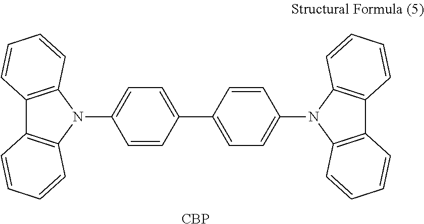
C1=CC(C2=CC=C(N3C4=C(C5=C3C=CC=C5)C=CC=C4)C=C2)=CC=C1N1C2=C(C3=C1C=CC=C3)C=CC=C2.[CBP]
